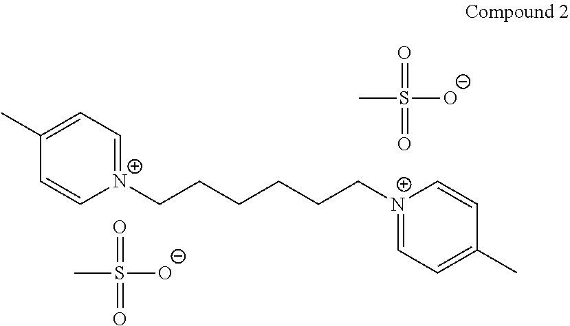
[N+]1(CCCCCC[N+]2=CC=C(C)C=C2)=CC=C(C)C=C1.CS(=O)(=O)[O-].CS(=O)(=O)[O-]
